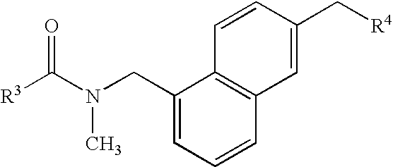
C1(CN(C([R3])=O)C)=CC=CC2=C1C=CC(C[R4])=C2
